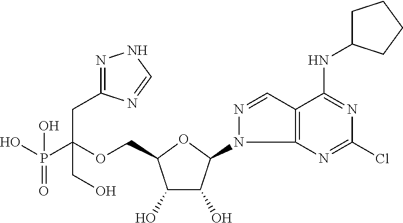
C(OCC1C(O)C(O)C(N2C3=C(C=N2)C(NC2CCCC2)=NC(Cl)=N3)O1)(P(O)(=O)O)(CC1=NNC=N1)CO
